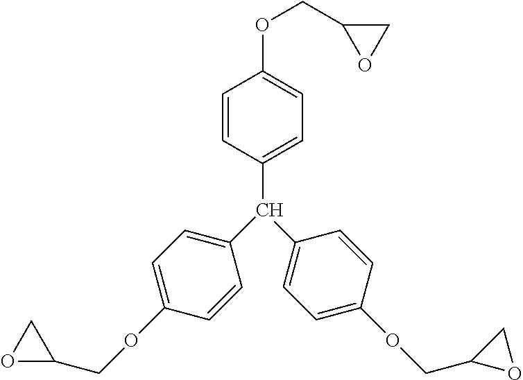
C1=CC(C(C2=CC=C(OCC3CO3)C=C2)C2=CC=C(OCC3OC3)C=C2)=CC=C1OCC1CO1
